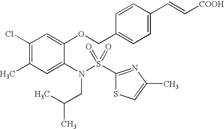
C1(Cl)=C(C)C=C(N(S(C2=NC(C)=CS2)(=O)=O)CC(C)C)C(OCC2=CC=C(C=C[COOH])C=C2)=C1
